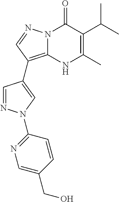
N12C(=C(C3=CN(C4=NC=C(CO)C=C4)N=C3)C=N1)NC(C)=C(C(C)C)C2=O
